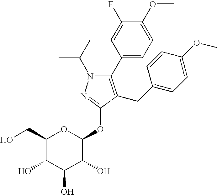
N1(C(C)C)C(C2=CC=C(OC)C(F)=C2)=C(CC2=CC=C(OC)C=C2)C(OC2OC(CO)C(O)C(O)C2O)=N1
